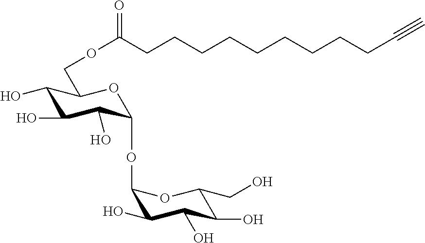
C1(O)C(O)C(O)C(OC2C(O)C(O)C(O)C(CO)O2)OC1COC(=O)CCCCCCCCCC#C
